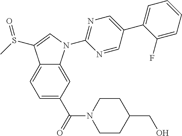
C12=CC=C(C(=O)N3CCC(CO)CC3)C=C1N(C1=NC=C(C3=CC=CC=C3F)C=N1)C=C2S(C)=O
